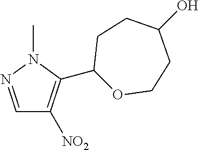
C1=NN(C)C(C2OCCC(O)CC2)=C1[NO2]
